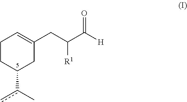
C1CC(c(C)c)CC(CC(C([H])=O)[R1])=C1
